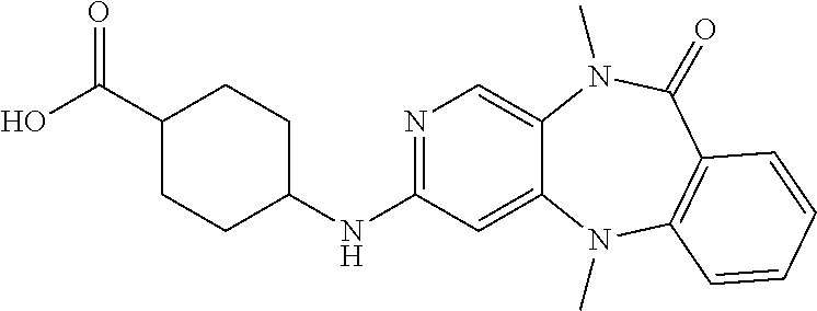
OC(C1CCC(NC2=NC=C3C(=C2)N(C)C2=C(C(=O)N3C)C=CC=C2)CC1)=O
